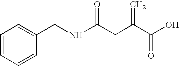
C1=CC=CC(CNC(CC(C(O)=O)=C)=O)=C1
